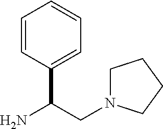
C1=CC(C(CN2CCCC2)N)=CC=C1
